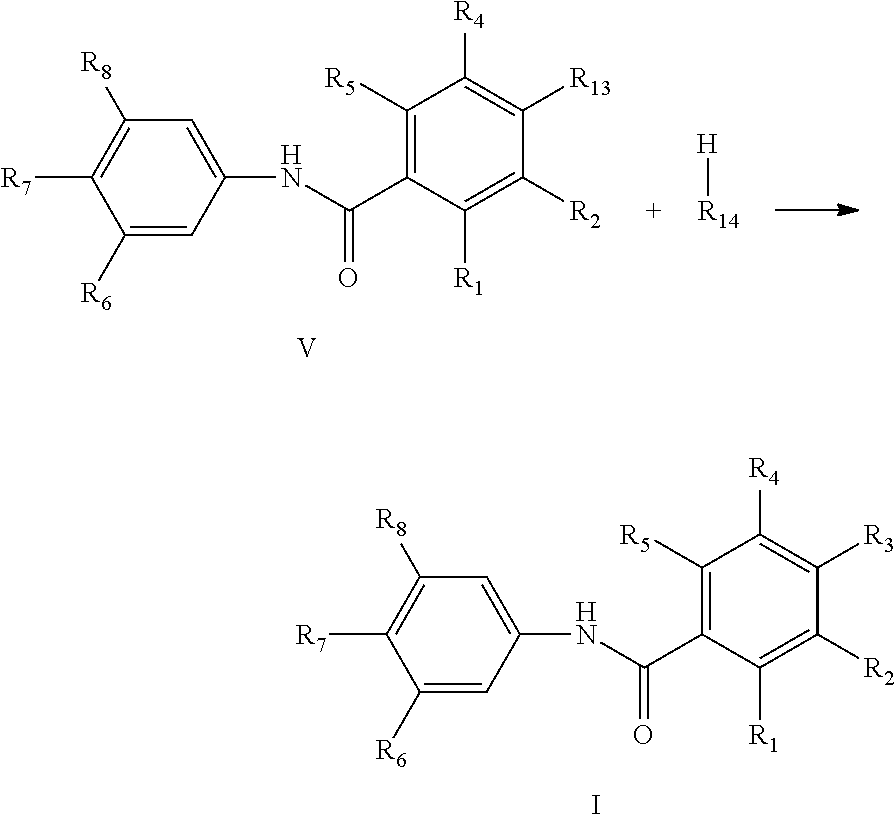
C1([R5])=C(C(NC2=CC([R8])=C([R7])C([R6])=C2)=O)C([R1])=C([R2])C([R13])=C1[R4].[V].[H][R14].C1([R5])=C(C(NC2=CC([R8])=C([R7])C([R6])=C2)=O)C([R1])=C([R2])C([R3])=C1[R4].I
